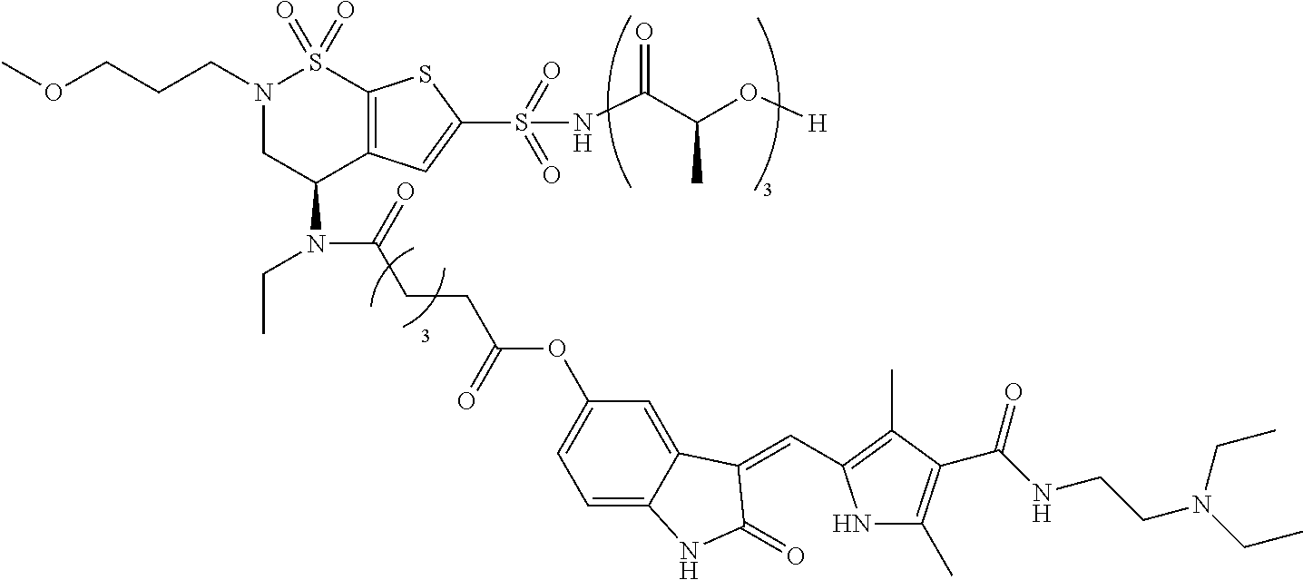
N(S(C1=CC2=C(S1)S(=O)(=O)N(CCCOC)CC2N(CC)C(CCC(OC1=CC=C2C(=C1)C(=CC1=C(C)C(C(=O)NCCN(CC)CC)=C(C)N1)C(=O)N2)=O)=O)(=O)=O)C(C(O[H])C)=O
